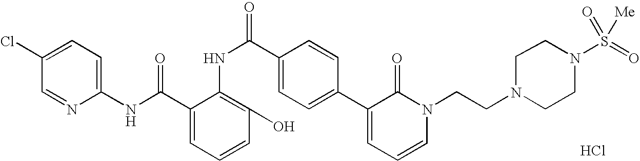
C1(NC(=O)C2=CC=CC(O)=C2NC(=O)C2=CC=C(C3=CC=CN(CCN4CCN(S(=O)(=O)[Me])CC4)C3=O)C=C2)=CC=C(Cl)C=N1.Cl
